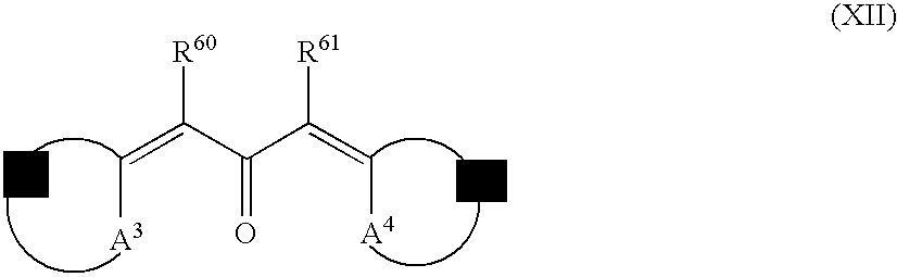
C(=C(C(C(=C[A4])[R61])=O)[R60])[A3]
